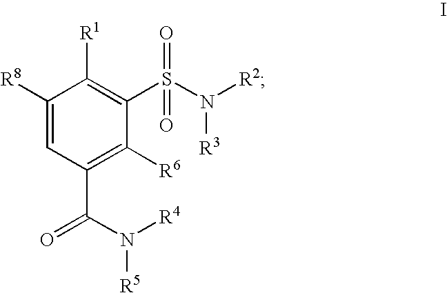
C1([R8])=CC(C(N([R4])[R5])=O)=C([R6])C(S(N([R2])[R3])(=O)=O)=C1[R1]
